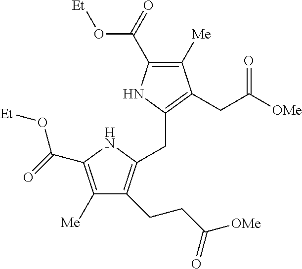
C1([Me])=C(C(=O)O[Et])NC(CC2=C(CCC([OMe])=O)C([Me])=C(C(=O)O[Et])N2)=C1CC([OMe])=O
